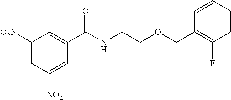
C1(C(NCCOCC2=C(F)C=CC=C2)=O)=CC([O2N])=CC([NO2])=C1
